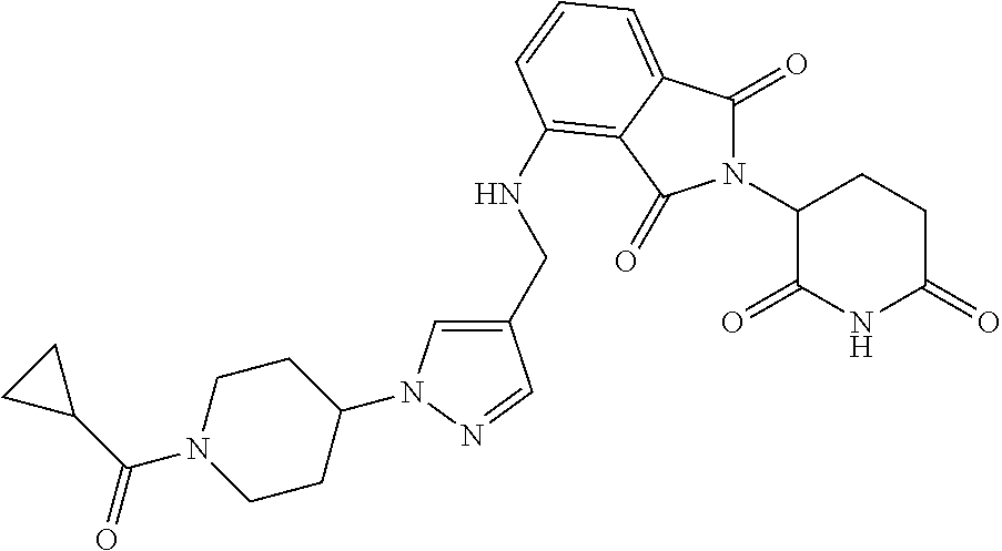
C1(CNC2=C3C(=CC=C2)C(=O)N(C2C(=O)NC(=O)CC2)C3=O)=CN(C2CCN(C(C3CC3)=O)CC2)N=C1
